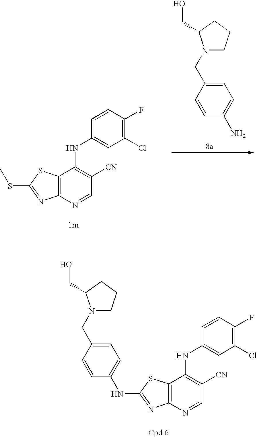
C12=C(SC(SC)=N1)C(NC1=CC(Cl)=C(F)C=C1)=C([CN])C=N2.N1(CC2=CC=C(N)C=C2)CCCC1CO.C12=C(SC(NC3=CC=C(CN4CCCC4CO)C=C3)=N1)C(NC1=CC(Cl)=C(F)C=C1)=C([CN])C=N2
